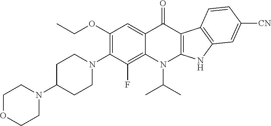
C1C(N2CCOCC2)CCN(C2=C(OCC)C=C3C(=C2F)N(C(C)C)C2=C(C3=O)C3=C(N2)C=C([CN])C=C3)C1
